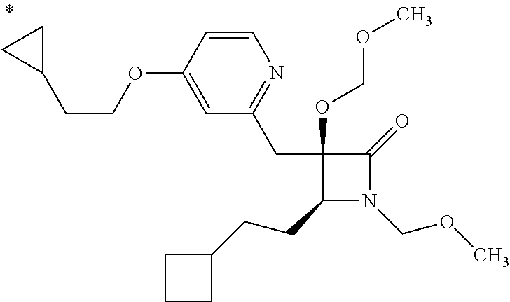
C1(CCC2CCC2)N(COC)C(=O)C1(CC1=NC=CC(OCCC2CC2)=C1)OCOC
